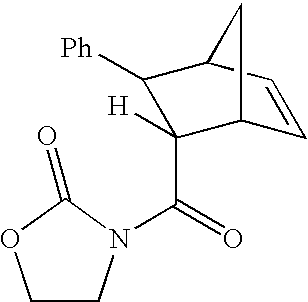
C1CN(C(=O)C2([H])C3C=CC(C2[Ph])C3)C(=O)O1
